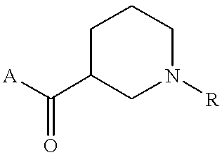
[A]C(C1CN([R])CCC1)=O
